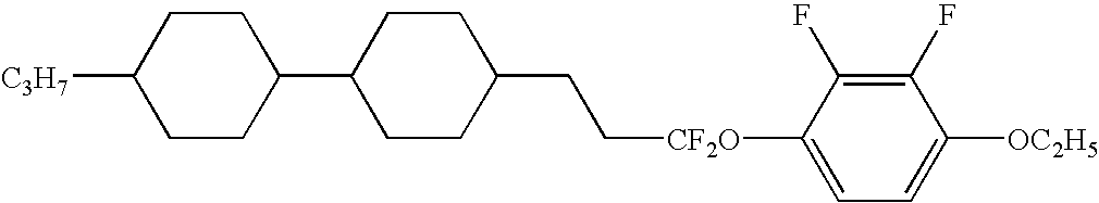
C([CF2O]C1=CC=C([OC2H5])C(F)=C1F)CC1CCC(C2CCC([C3H7])CC2)CC1
